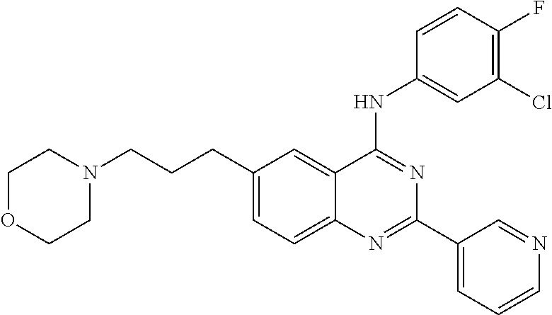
C1(CCCN2CCOCC2)=CC=C2C(=C1)C(NC1=CC(Cl)=C(F)C=C1)=NC(C1=CC=CN=C1)=N2
